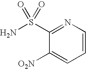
C1=CN=C(S(N)(=O)=O)C([O2N])=C1
